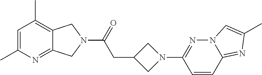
C1=C(C)N=C2C(=C1C)CN(C(=O)CC1CN(C3=NN4C(=NC(C)=C4)C=C3)C1)C2
